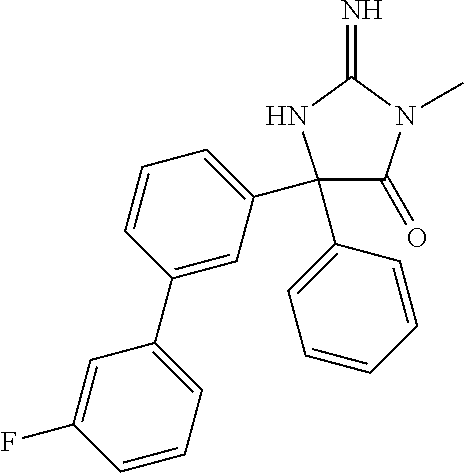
C1(=O)C(C2=CC=CC(C3=CC=CC(F)=C3)=C2)(C2=CC=CC=C2)NC(=N)N1C
